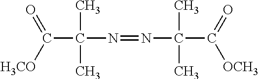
C(C(N=NC(C(=O)[OCH3])(C)C)(C)C)([H3CO])=O
